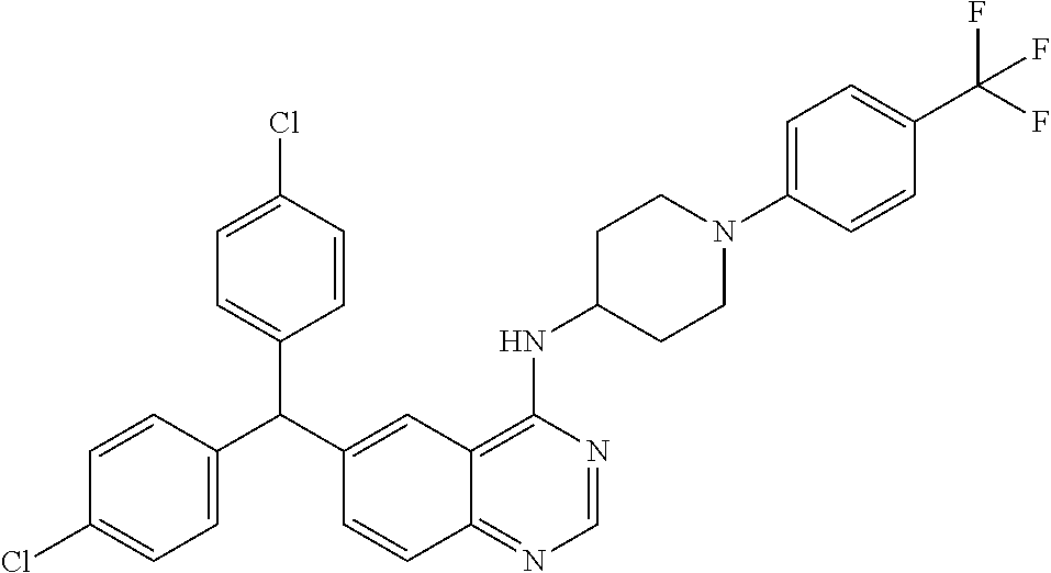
C1=CC(C(C2=CC3=C(NC4CCN(C5=CC=C(C(F)(F)F)C=C5)CC4)N=CN=C3C=C2)C2=CC=C(Cl)C=C2)=CC=C1Cl
